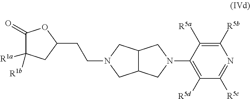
C1(=O)C([R1a])([R1b])CC(CCN2CC3C(C2)CN(C2=C([R5d])C([R5c])=NC([R5b])=C2[R5a])C3)O1
